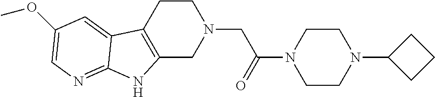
C1CC2=C(CN1CC(N1CCN(C3CCC3)CC1)=O)NC1=NC=C(OC)C=C21
